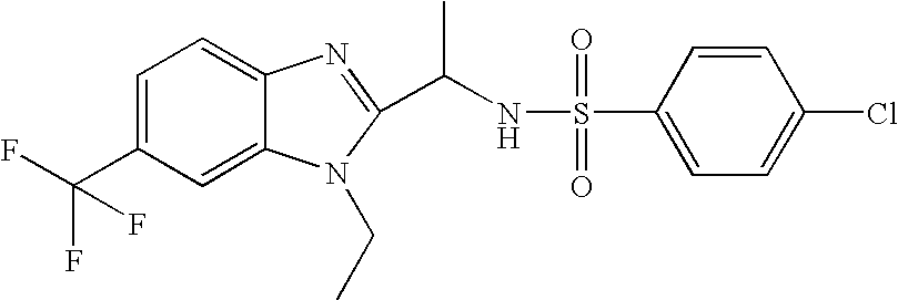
C1=C(C(F)(F)F)C=C2C(=C1)N=C(C(NS(=O)(=O)C1=CC=C(Cl)C=C1)C)N2CC
